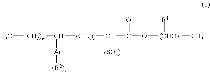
C[(CH2)w]C([(CH2)x]C(C(O[(CHO)z](C)[R1])=O)[(SO3)y])[Ar][(R2)v]
